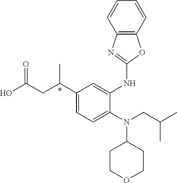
C1(C(CC(O)=O)C)=CC=C(N(CC(C)C)C2CCOCC2)C(NC2=NC3=C(O2)C=CC=C3)=C1
